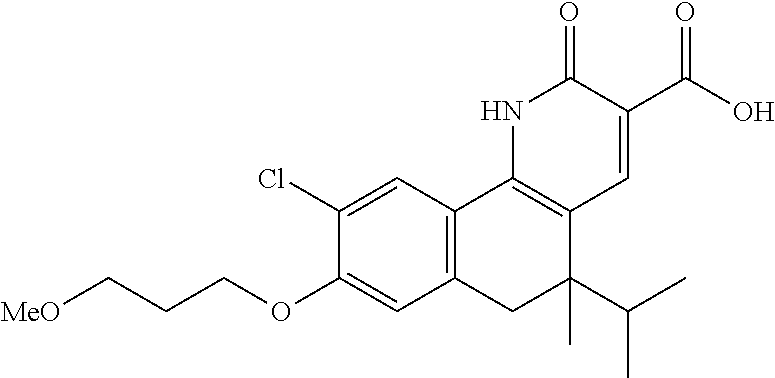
C12=C(C=C(Cl)C(OCCC[MeO])=C1)C1=C(C(C(C)C)(C)C2)C=C(C(=O)O)C(=O)N1
